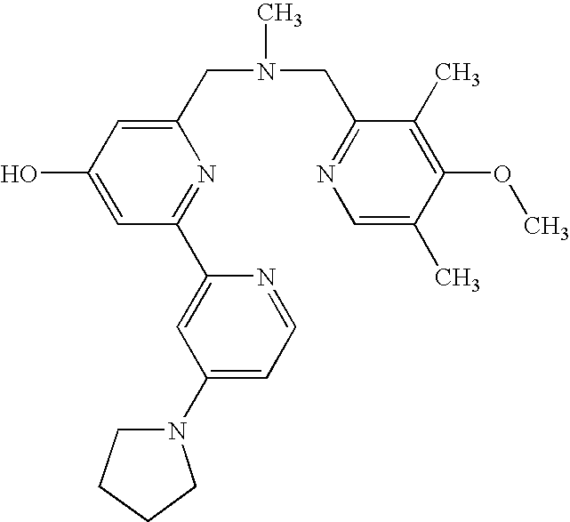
C1(CN(CC2=NC=C(C)C(OC)=C2C)C)=CC(O)=CC(C2=CC(N3CCCC3)=CC=N2)=N1
